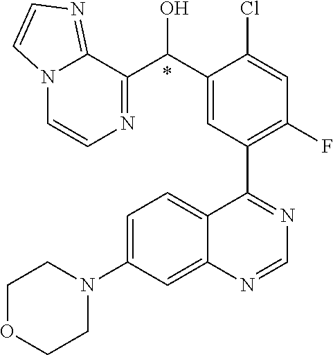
C1=C(N2CCOCC2)C=C2C(=C1)C(C1=C(F)C=C(Cl)C(C(O)C3=NC=CN4C3=NC=C4)=C1)=NC=N2.*
